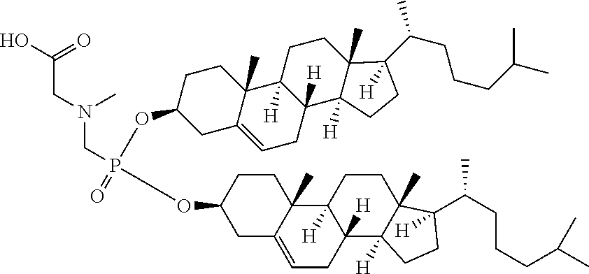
C(C(O)=O)N(CP(OC1CCC2(C)C(=CCC3([H])C2([H])CCC2(C)C3([H])CCC2(C(CCCC(C)C)C)[H])C1)(OC1CC2=CCC3([H])C([H])(C2(C)CC1)CCC1(C)C3([H])CCC1([H])C(CCCC(C)C)C)=O)C
